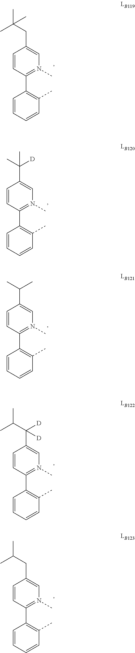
C1=CC(C2=C(C)C=CC=C2)=N(C)C=C1CC(C)(C)C.C1=CC(C2=C(C)C=CC=C2)=N(C)C=C1C(C)([D])C.C1=CC(C2=C(C)C=CC=C2)=N(C)C=C1C(C)C.C1=CC(C2=C(C)C=CC=C2)=N(C)C=C1C(C(C)C)([D])[D].C1=CC(C2=C(C)C=CC=C2)=N(C)C=C1CC(C)C
